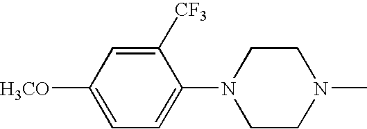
C1([CF3])=CC([H3CO])=CC=C1N1CCN(C)CC1
